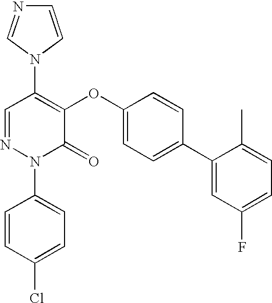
C1(N2C=NC=C2)=C(OC2=CC=C(C3=CC(F)=CC=C3C)C=C2)C(=O)N(C2=CC=C(Cl)C=C2)N=C1
